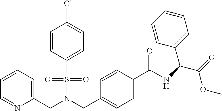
C1=CC=C(CN(CC2=CC=C(C(NC(C(=O)OC)C3=CC=CC=C3)=O)C=C2)S(=O)(=O)C2=CC=C(Cl)C=C2)N=C1
